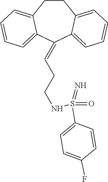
C1CC2=CC=CC=C2C(=CCCNS(=O)(=N)C2=CC=C(F)C=C2)C2=CC=CC=C12
